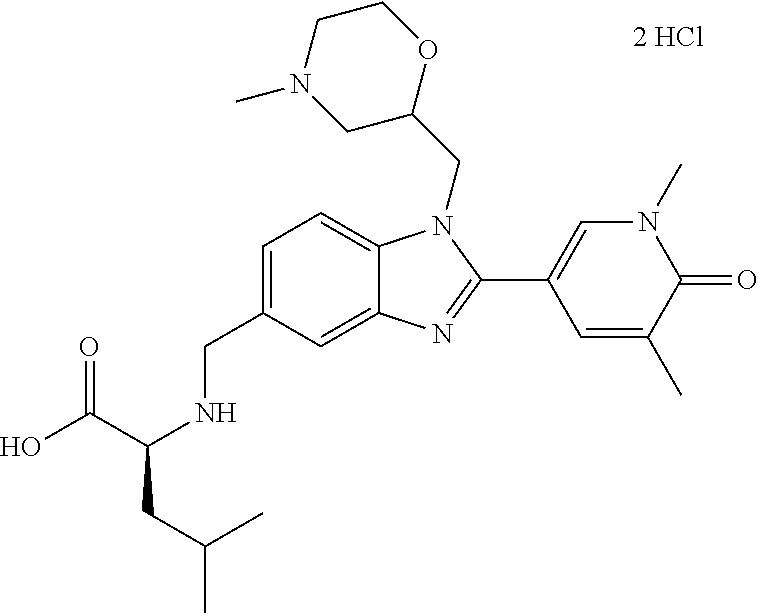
[2 HCl].C(C1=CC=C2C(=C1)N=C(C1=CN(C)C(=O)C(C)=C1)N2CC1OCCN(C)C1)NC(CC(C)C)C(O)=O
